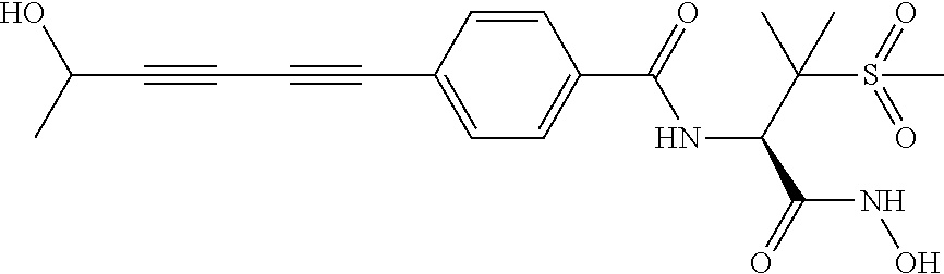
C(C#CC#CC1=CC=C(C(=O)NC(C(S(=O)(=O)C)(C)C)C(=O)NO)C=C1)(O)C
